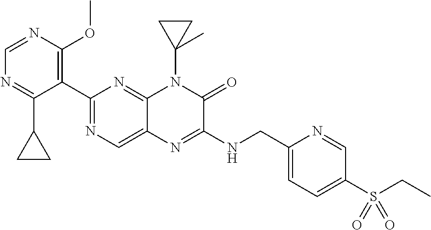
C1(C2=NC=C3C(=N2)N(C2(C)CC2)C(=O)C(NCC2=CC=C(S(=O)(=O)CC)C=N2)=N3)=C(OC)N=CN=C1C1CC1
